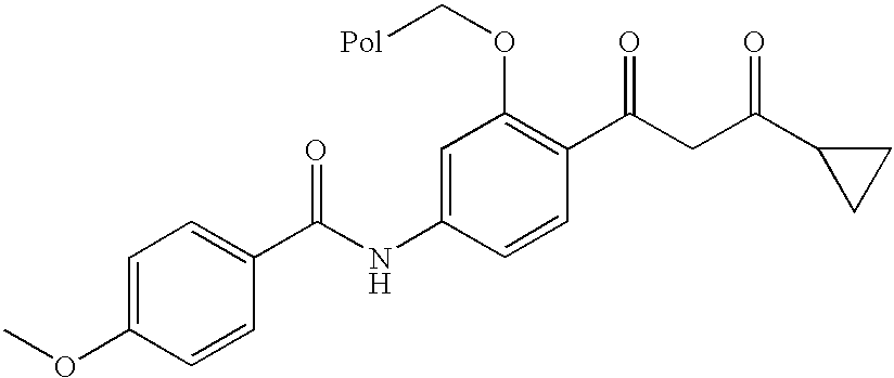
C1=C(NC(=O)C2=CC=C(OC)C=C2)C=CC(C(CC(C2CC2)=O)=O)=C1OC[Pol]
